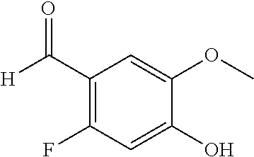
C1(C([H])=O)=C(F)C=C(O)C(OC)=C1
